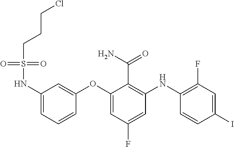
N(C1=CC=CC(OC2=CC(F)=CC(NC3=C(F)C=C(I)C=C3)=C2C(=O)N)=C1)S(CCCCl)(=O)=O
